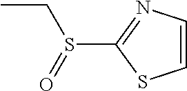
C1(S(CC)=O)=NC=CS1
